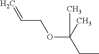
CCC(OCC=C)(C)C
